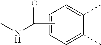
C1=CC=C(C)C(C)=C1.CC(=O)NC
